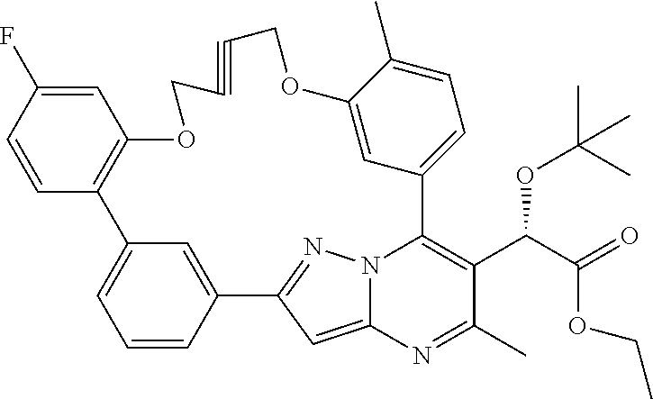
C1=CC2=CC(=C1)C1=C(C=C(F)C=C1)OCC#CCOC1=CC(=CC=C1C)C1=C(C(C(=O)OCC)OC(C)(C)C)C(C)=NC3=CC2=NN31
